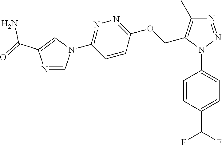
C1=CC(N2N=NC(C)=C2COC2=NN=C(N3C=NC(C(N)=O)=C3)C=C2)=CC=C1C(F)F
